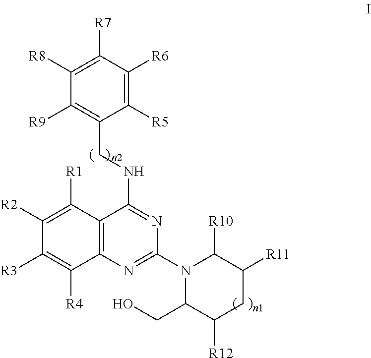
C1([R5])=C([R6])C([R7])=C([R8])C([R9])=C1CNC1=NC(N2C(CO)C([R12])CC([R11])C2[R10])=NC2=C1C([R1])=C([R2])C([R3])=C2[R4]
